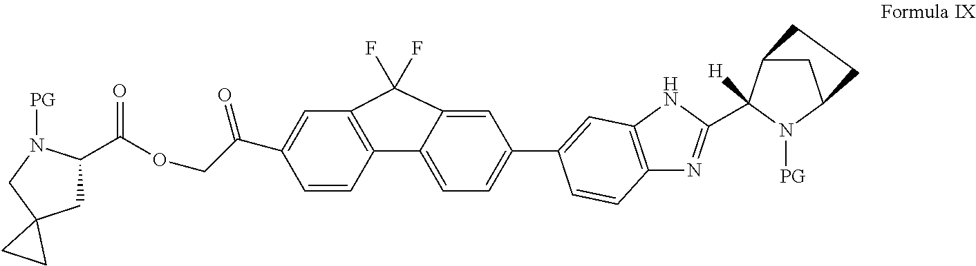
C12=C(C=C(C(COC(C3CC4(CN3[PG])CC4)=O)=O)C=C1)C(F)(F)C1=CC(C3=CC4=C(N=C(C5([H])C6CC(N5[PG])CC6)N4)C=C3)=CC=C21
